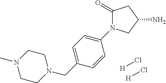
N1(CC2=CC=C(N3C(=O)CC(N)C3)C=C2)CCN(C)CC1.[H]Cl.[H]Cl
